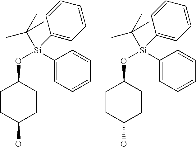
C1CC(O)CCC1O[Si](C1=CC=CC=C1)(C1=CC=CC=C1)C(C)(C)C.C1CC(O)CCC1O[Si](C1=CC=CC=C1)(C1=CC=CC=C1)C(C)(C)C
